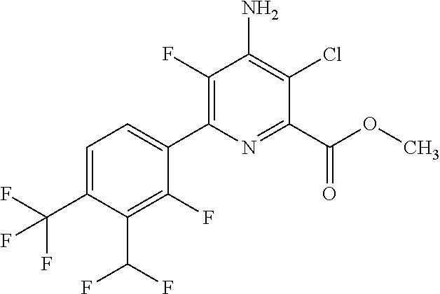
C1=C(C(F)(F)F)C(C(F)F)=C(F)C(C2=C(F)C(N)=C(Cl)C(C(OC)=O)=N2)=C1
